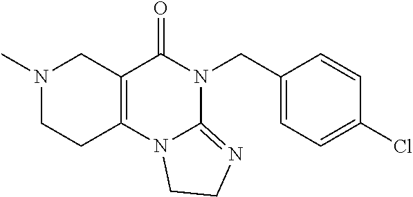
CN1CCC2=C(C1)C(=O)N(CC1=CC=C(Cl)C=C1)C1=NCCN21
